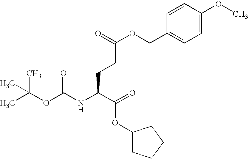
CC(OC(NC(C(OC1CCCC1)=O)CCC(OCC1=CC=C(OC)C=C1)=O)=O)(C)C
